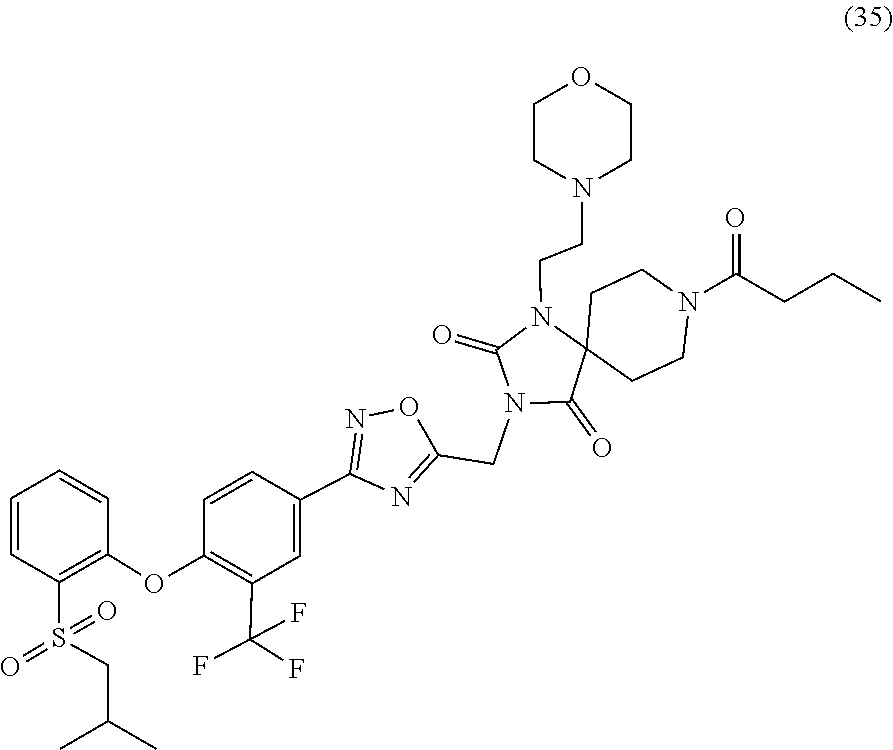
S(=O)(=O)(C1=C(OC2=C(C(F)(F)F)C=C(C3=NOC(CN4C(=O)N(CCN5CCOCC5)C5(C4=O)CCN(C(CCC)=O)CC5)=N3)C=C2)C=CC=C1)CC(C)C
